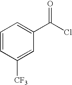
C1=CC([CF3])=CC(C(Cl)=O)=C1
